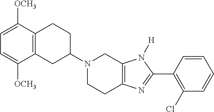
C12=C(CC(N3CCC4=C(C3)N([H])C(C3=C(Cl)C=CC=C3)=N4)CC1)C([OCH3])=CC=C2[OCH3]
